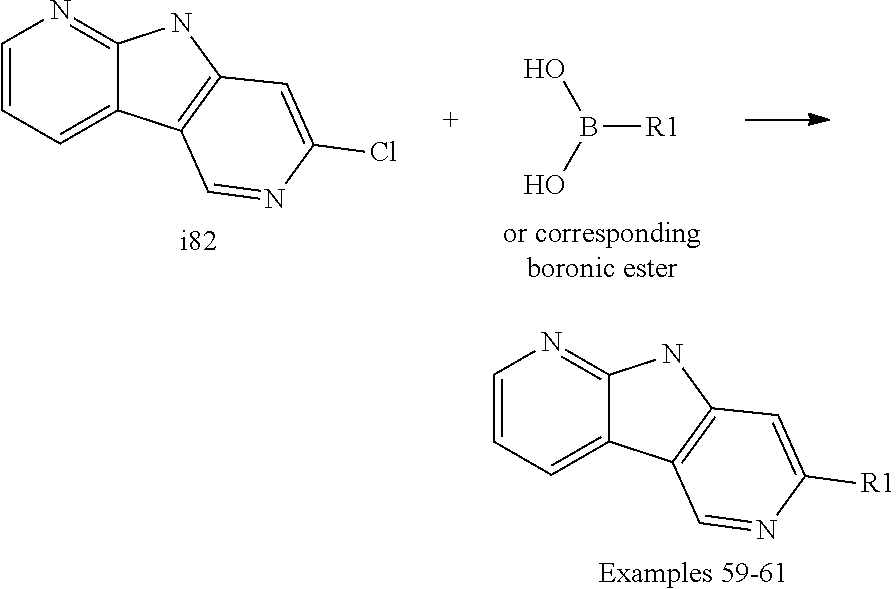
C1=CC=C2C(=N1)NC1=C2C=NC([R1])=C1.[Examples 59-61].[R1]B(O)O.C1=CC=C2C(=N1)NC1=C2C=NC(Cl)=C1.[i82]
